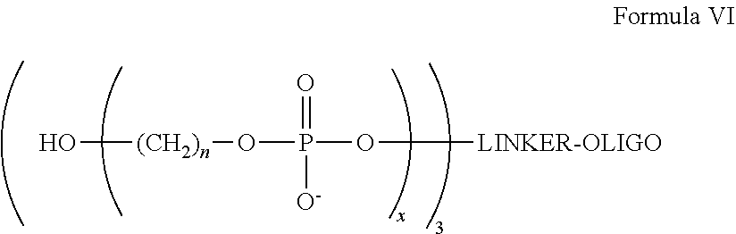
O[(CH2)n]OP(=O)([O-])O[LINKER-OLIGO]
